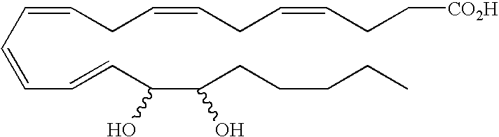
C(C=CC=CC(C(CCCCC)O)O)=CCC=CCC=CCC[CO2H]
